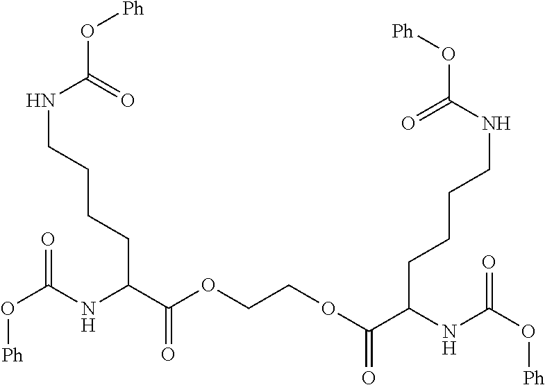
N(CCCCC(C(OCCOC(C(CCCCNC(O[Ph])=O)NC(O[Ph])=O)=O)=O)NC(O[Ph])=O)C(O[Ph])=O
